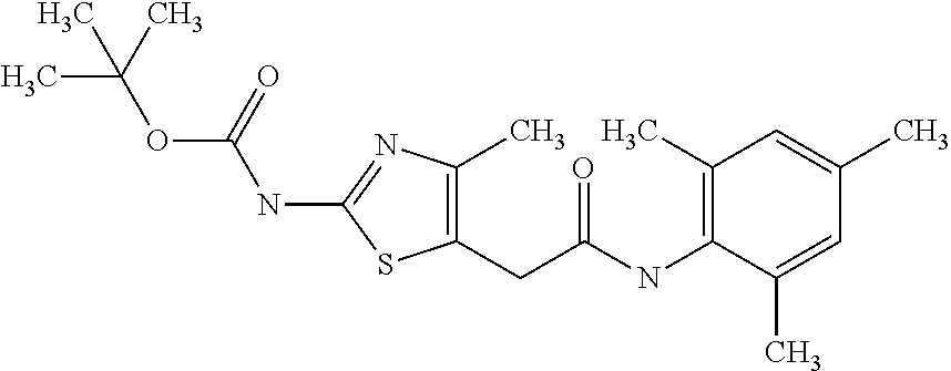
C1(C)=C(CC(NC2=C(C)C=C(C)C=C2C)=O)SC(NC(OC(C)(C)C)=O)=N1
